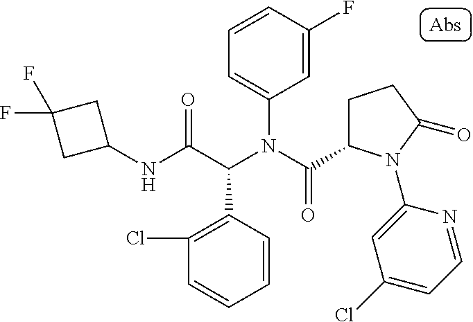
C1(NC(C(N(C(=O)C2CCC(=O)N2C2=CC(Cl)=CC=N2)C2=CC=CC(F)=C2)C2=C(Cl)C=CC=C2)=O)CC(F)(F)C1
